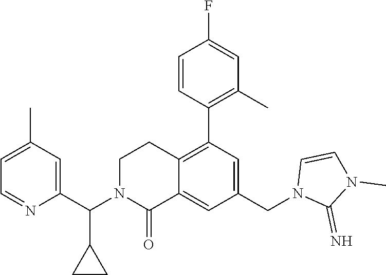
C1(C)=CC=NC(C(N2C(=O)C3=CC(CN4C(=N)N(C)C=C4)=CC(C4=C(C)C=C(F)C=C4)=C3CC2)C2CC2)=C1
